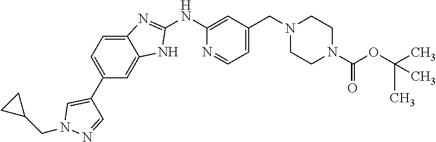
C12=CC=C(C3=CN(CC4CC4)N=C3)C=C1NC(NC1=CC(CN3CCN(C(OC(C)(C)C)=O)CC3)=CC=N1)=N2
